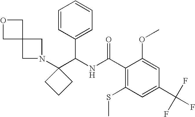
C1(C(NC(C2=C(SC)C=C(C(F)(F)F)C=C2OC)=O)C2=CC=CC=C2)(N2CC3(C2)COC3)CCC1
